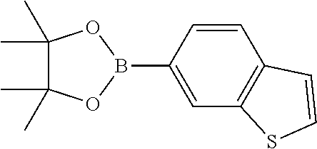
C1=CC(B2OC(C)(C)C(C)(C)O2)=CC2=C1C=CS2
